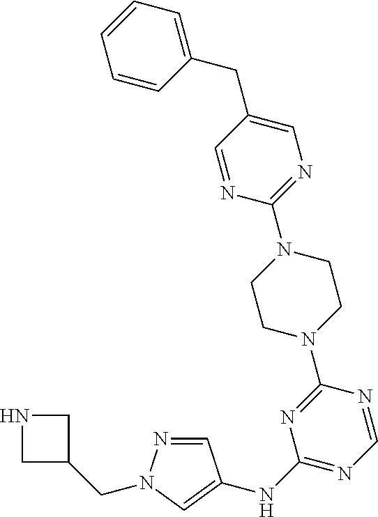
C1=NC(N2CCN(C3=NC(NC4=CN(CC5CNC5)N=C4)=NC=N3)CC2)=NC=C1CC1=CC=CC=C1
